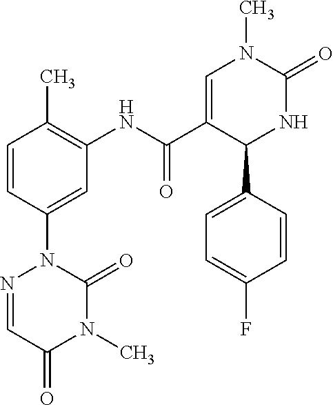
C1=CC(C)=C(NC(C2=CN(C)C(=O)NC2C2=CC=C(F)C=C2)=O)C=C1N1N=CC(=O)N(C)C1=O
